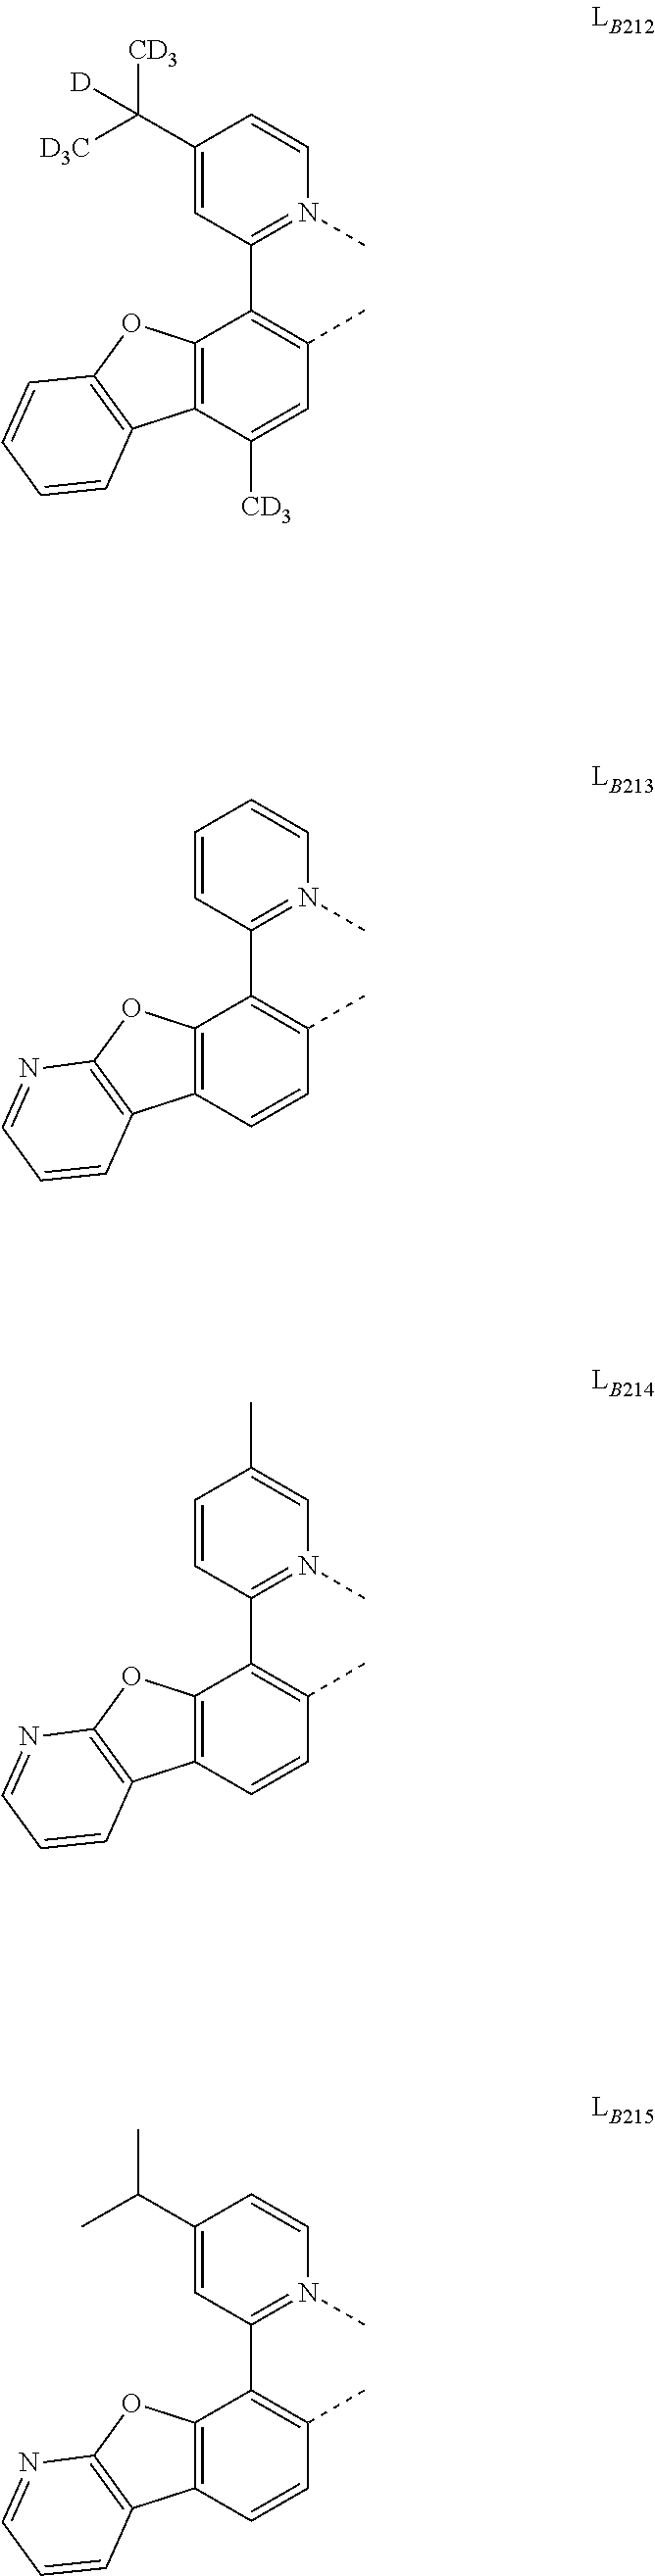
C1=CC(C2=C(C)C=CC3=C2OC2=C3C=CC=N2)=N(C)C=C1C.C1(C(C)C)=CC(C2=C(C)C=CC3=C2OC2=C3C=CC=N2)=N(C)C=C1.C1(C([CD3])([D3C])[D])=CC(C2=C(C)C=C([CD3])C3=C2OC2=C3C=CC=C2)=N(C)C=C1.C1=CC(C2=C(C)C=CC3=C2OC2=C3C=CC=N2)=N(C)C=C1
